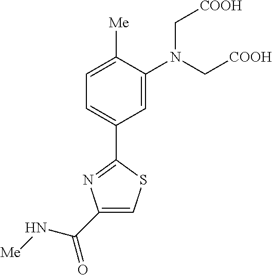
C1=C(N(C[COOH])C[COOH])C([Me])=CC=C1C1=NC(C(N[Me])=O)=CS1
